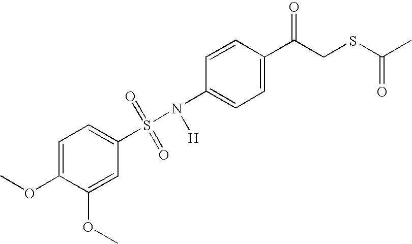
N(C1=CC=C(C(CSC(=O)C)=O)C=C1)(S(C1=CC=C(OC)C(OC)=C1)(=O)=O)[H]
